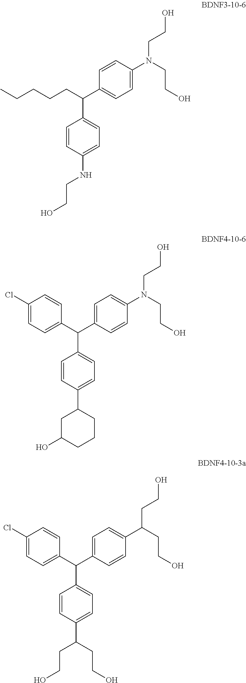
C1=C(N(CCO)CCO)C=CC(C(CCCCC)C2=CC=C(NCCO)C=C2)=C1.C1=CC(C(C2=CC=C(Cl)C=C2)C2=CC=C(C3CC(O)CCC3)C=C2)=CC=C1N(CCO)CCO.C1=CC(C(C2=CC=C(Cl)C=C2)C2=CC=C(C(CCO)CCO)C=C2)=CC=C1C(CCO)CCO
